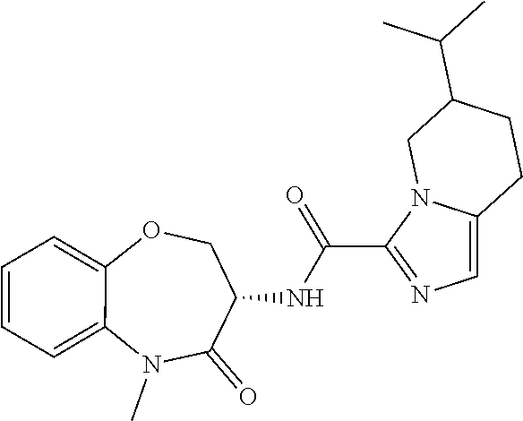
C12=CC=CC=C1OCC(NC(=O)C1=NC=C3N1CC(C(C)C)CC3)C(=O)N2C
